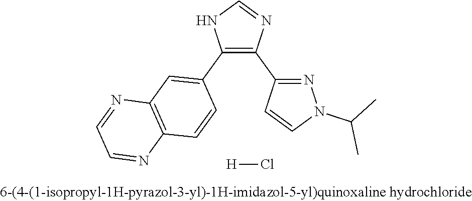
C1=NC(C2=NN(C(C)C)C=C2)=C(C2=CC3=C(C=C2)N=CC=N3)N1.[H]Cl
